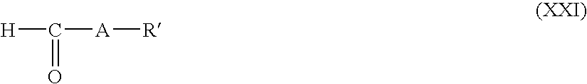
[H]C([A][R])=O
